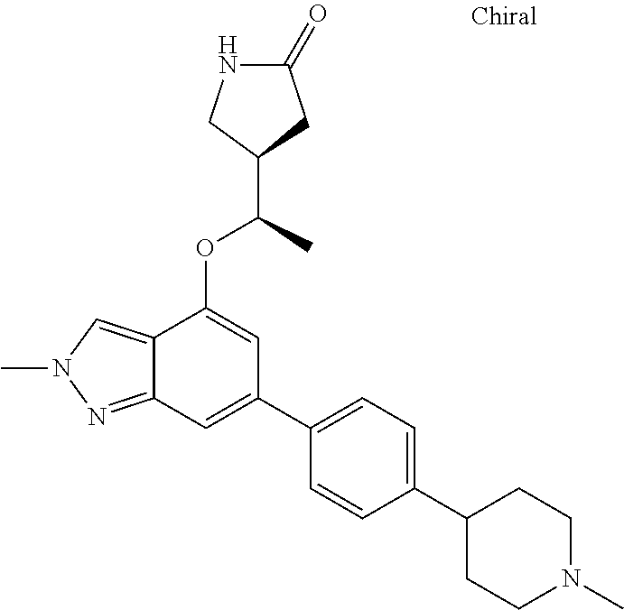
N1C(=O)CC(C(C)OC2=CC(C3=CC=C(C4CCN(C)CC4)C=C3)=CC3=NN(C)C=C23)C1
